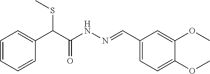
C1=CC=C(C(C(=O)NN=CC2=CC=C(OC)C(OC)=C2)SC)C=C1
